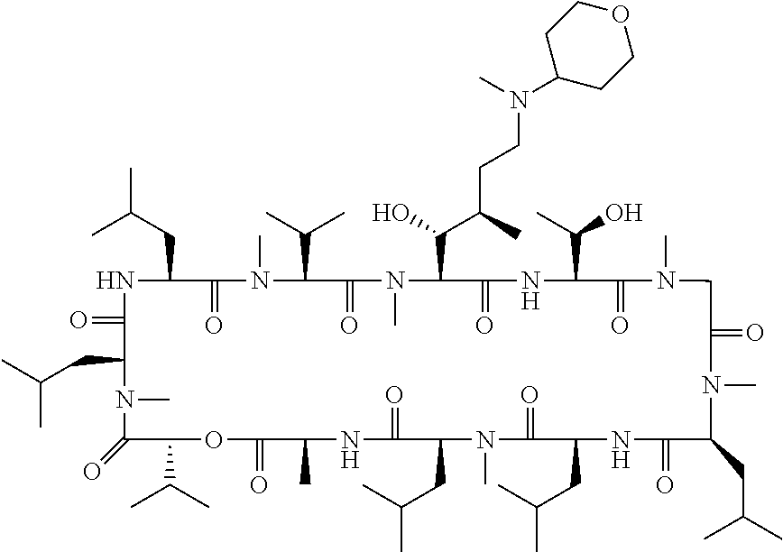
N1C(CC(C)C)C(=O)N(C)C(C(C)C)C(=O)N(C)C(C(C(CCN(C)C2CCOCC2)C)O)C(=O)NC(C(C)O)C(=O)N(C)CC(=O)N(C)C(CC(C)C)C(=O)NC(CC(C)C)C(=O)N(C)C(CC(C)C)C(=O)NC(C)C(=O)OC(C(C)C)C(=O)N(C)C(CC(C)C)C1=O
